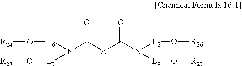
N(C([A]C(N([L9]O[R27])[L8]O[R26])=O)=O)([L7]O[R25])[L6]O[R24]
